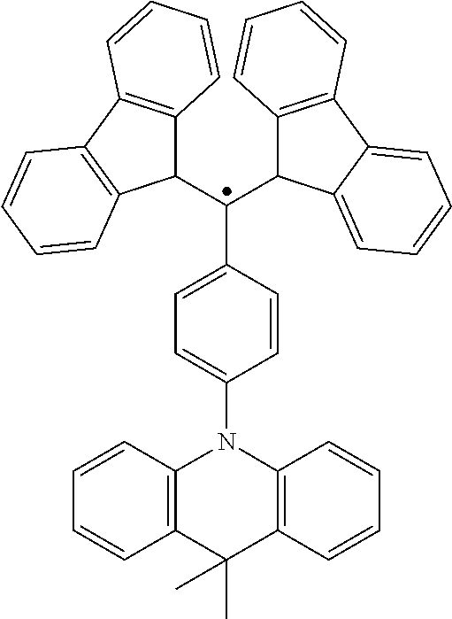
C1=CC(N2C3=C(C(C)(C)C4=C2C=CC=C4)C=CC=C3)=CC=C1C(C1C2=C(C3=C1C=CC=C3)C=CC=C2)C1C2=C(C3=CC=CC=C13)C=CC=C2
